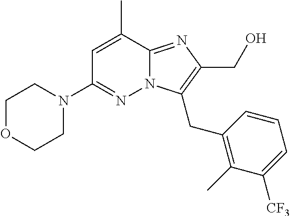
C1OCCN(C2=NN3C(=NC(CO)=C3CC3=C(C)C([CF3])=CC=C3)C(C)=C2)C1
